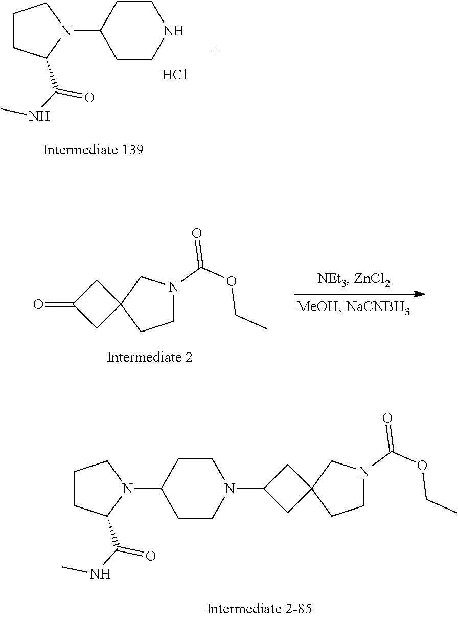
C1N(C(OCC)=O)CC2(C1)CC(N1CCC(N3C(C(NC)=O)CCC3)CC1)C2.C1CC(C(NC)=O)N(C2CCNCC2)C1.Cl.C1N(C(OCC)=O)CC2(C1)CC(=O)C2
